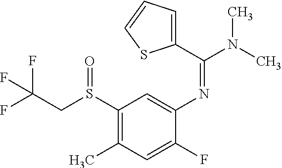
FC(CS(C1=C(C)C=C(F)C(N=C(N(C)C)C2=CC=CS2)=C1)=O)(F)F
